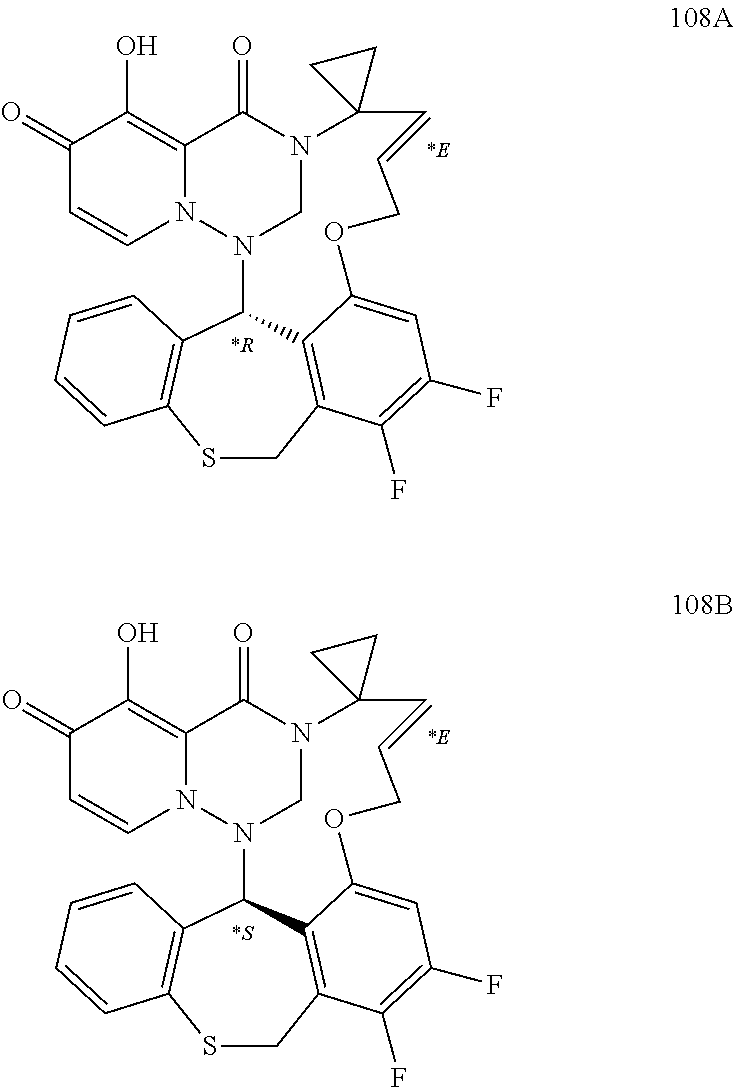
C1(=O)C=CN2C(=C1O)C(=O)N1CN2C2C3=C(SCC4=C2C(=CC(F)=C4F)OCC=CC12CC2)C=CC=C3.C1(=O)C=CN2C(=C1O)C(=O)N1CN2C2C3=C(SCC4=C2C(=CC(F)=C4F)OCC=CC12CC2)C=CC=C3
